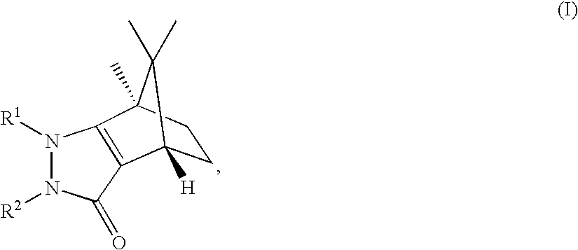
N1([R1])N([R2])C(=O)C2=C1C1(C)C(C)(C)C2([H])CC1
